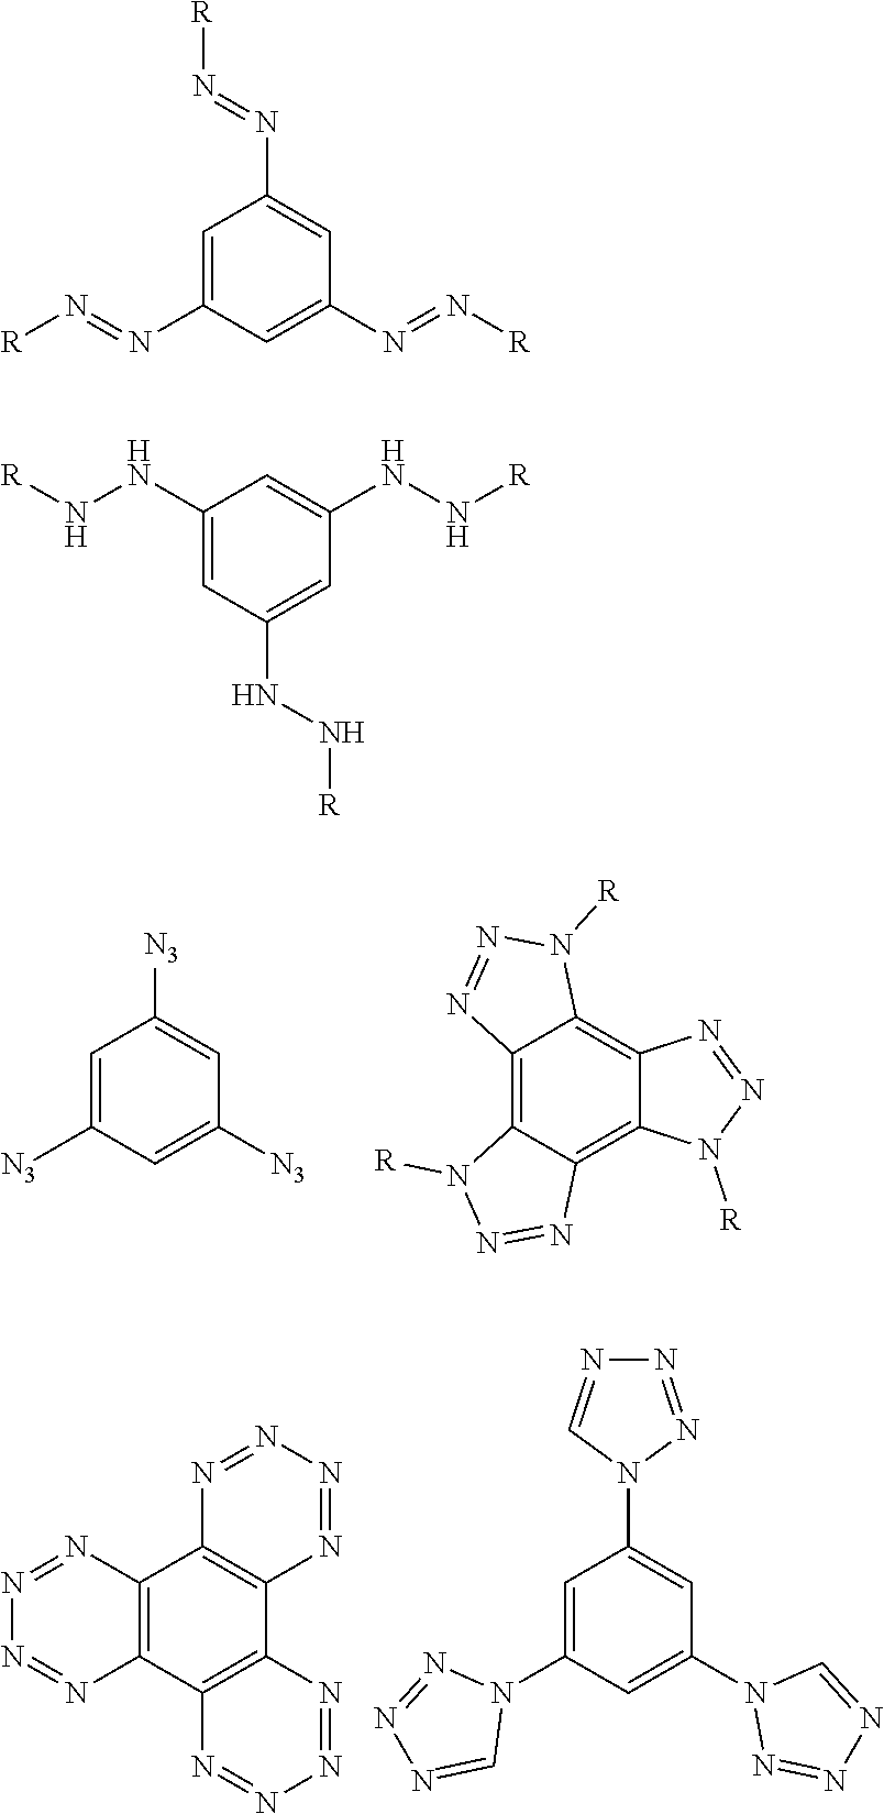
C1=C([N3])C=C([N3])C=C1[N3].C12=C3C(=C4C(=C1N([R])N=N2)N=NN4[R])N=NN3[R].C12=C(C3=C(C4=C1N=NN=N4)N=NN=N3)N=NN=N2.C1=C(N2N=NN=C2)C=C(N2N=NN=C2)C=C1N1N=NN=C1.C1=C(N=N[R])C=C(N=N[R])C=C1N=N[R].C1(NN[R])=CC(NN[R])=CC(NN[R])=C1
